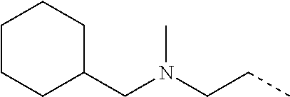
C(N(CCC)C)C1CCCCC1
